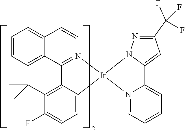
C12=CC=CC3=C1C1=N(C=C2)[Ir]2(C4=CC=C(F)C(=C14)C3(C)C)N1=CC=CC=C1C1=CC(C(F)(F)F)=NN21
